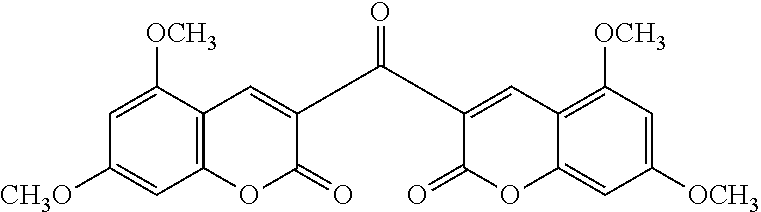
C12=C(C([OCH3])=CC([CH3O])=C1)C=C(C(C1=CC3=C([OCH3])C=C([OCH3])C=C3OC1=O)=O)C(=O)O2
